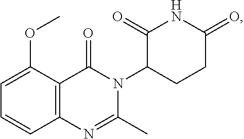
C1=C(OC)C2=C(C=C1)N=C(C)N(C1CCC(=O)NC1=O)C2=O
